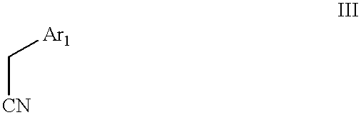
C([CN])[Ar1]
